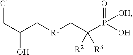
C(C(C[R1]CC(P(O)([OH])=O)([R2])[R3])O)Cl
